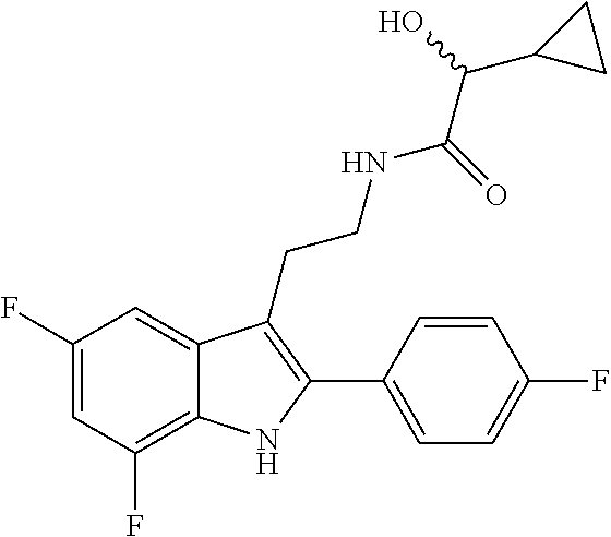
C1=C(F)C=C2C(=C1F)NC(C1=CC=C(F)C=C1)=C2CCNC(C(C1CC1)O)=O
